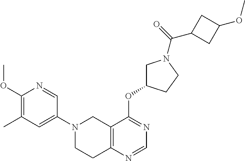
C1(N2CCC3=C(C2)C(OC2CN(C(=O)C4CC(OC)C4)CC2)=NC=N3)=CC(C)=C(OC)N=C1
